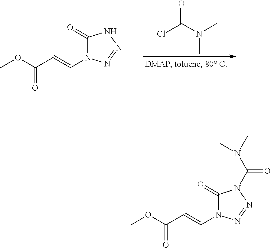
O(C(C=CN1C(=O)N(C(=O)N(C)C)N=N1)=O)C.O(C(C=CN1C(=O)NN=N1)=O)C.O=C(N(C)C)Cl
